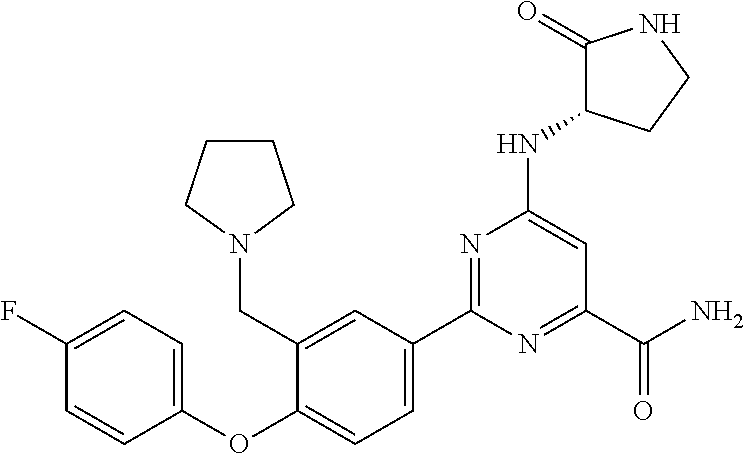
C1(C2=CC=C(OC3=CC=C(F)C=C3)C(CN3CCCC3)=C2)=NC(NC2C(=O)NCC2)=CC(C(N)=O)=N1
